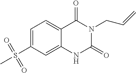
C1=C(S(C)(=O)=O)C=C2C(=C1)C(=O)N(CC=C)C(=O)N2
